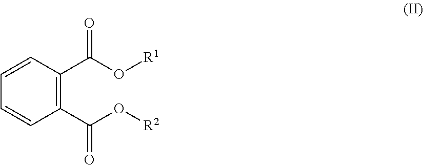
C1=CC(C(O[R1])=O)=C(C(O[R2])=O)C=C1
